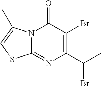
N12C(=O)C(Br)=C(C(C)Br)N=C1SC=C2C
